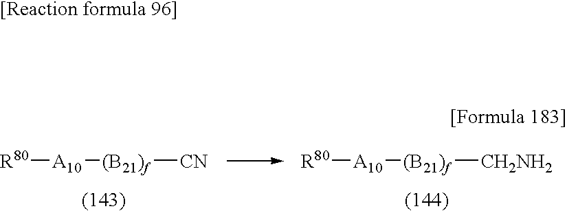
[R80][A10][(B21)f][CN].[R80][A10][(B21)f][CH2NH2]
